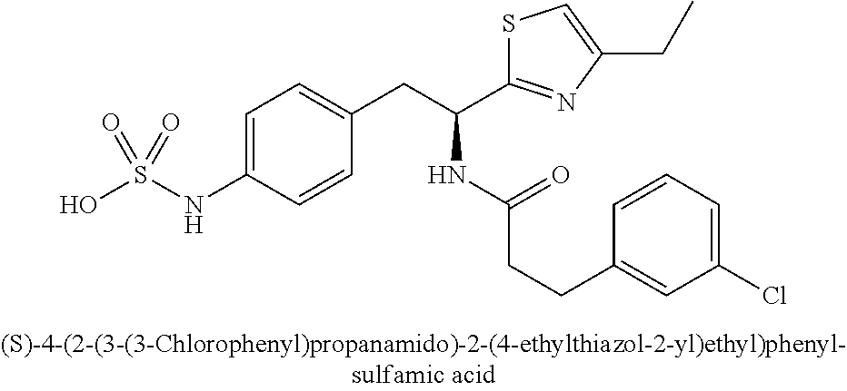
OS(NC1=CC=C(CC(C2=NC(CC)=CS2)NC(CCC2=CC(Cl)=CC=C2)=O)C=C1)(=O)=O
